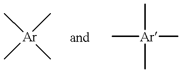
C[Ar](C)(C)C.C[Ar](C)(C)C
